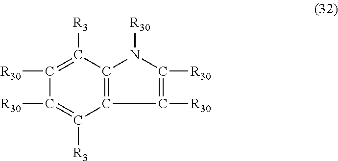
C1([R3])=C([R30])C([R30])=C([R3])C2=C1N([R30])C([R30])=C2[R30]
